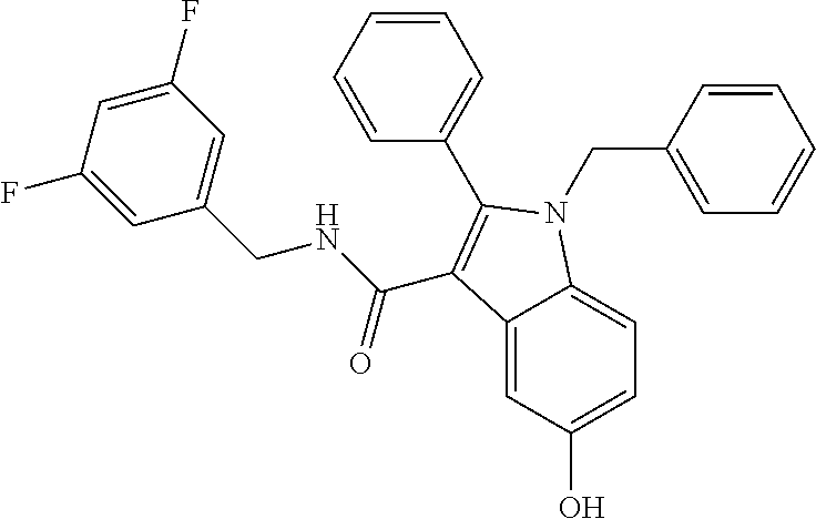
C12=CC(O)=CC=C1N(CC1=CC=CC=C1)C(C1=CC=CC=C1)=C2C(NCC1=CC(F)=CC(F)=C1)=O
